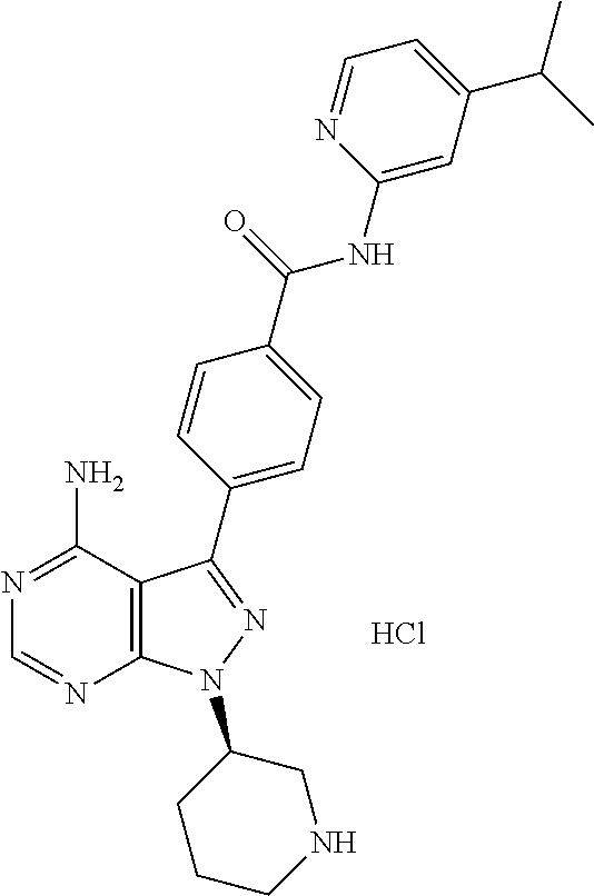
C12=C(C(N)=NC=N1)C(C1=CC=C(C(NC3=CC(C(C)C)=CC=N3)=O)C=C1)=NN2C1CCCNC1.Cl
